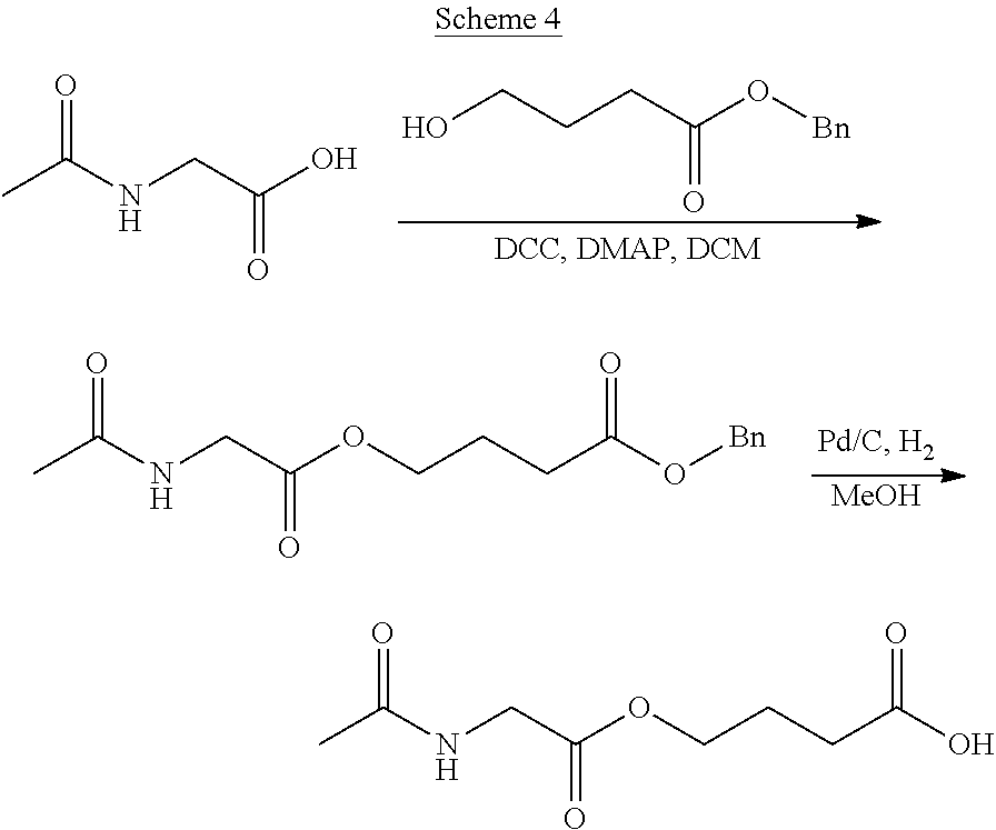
CC(NCC(O)=O)=O.OCCCC(O[Bn])=O.CC(NCC(OCCCC(O[Bn])=O)=O)=O.[MeOH].CC(NCC(OCCCC(O)=O)=O)=O
